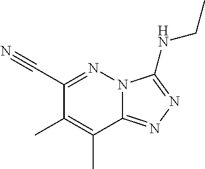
C12=NN=C(NCC)N1N=C(C#N)C(C)=C2C
